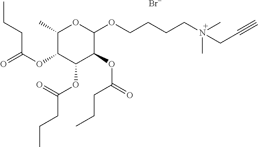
C1(C)C(OC(=O)CCC)C(OC(=O)CCC)C(OC(=O)CCC)C(OCCCCN(C)(CC#C)C)O1.[Br-]
